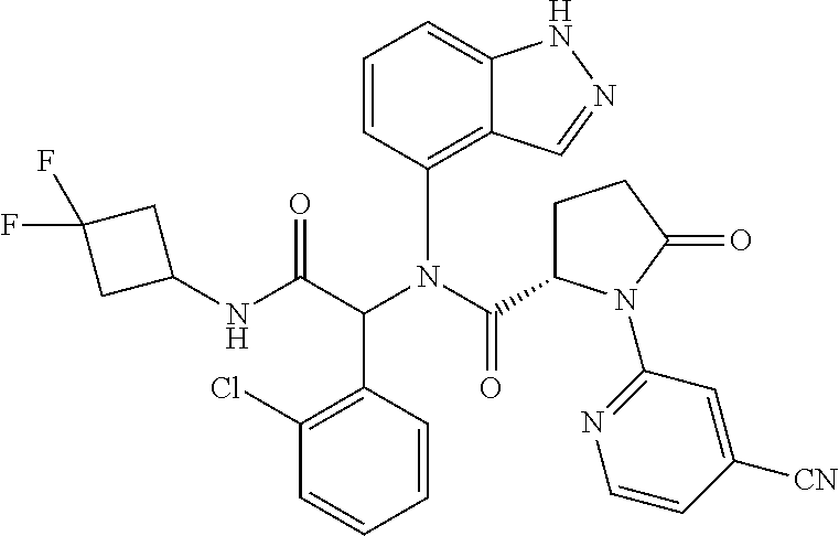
C1=CC(N(C(=O)C2CCC(=O)N2C2=NC=CC([CN])=C2)C(C(NC2CC(F)(F)C2)=O)C2=C(Cl)C=CC=C2)=C2C(=C1)NN=C2
